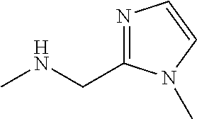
N1=C(CNC)N(C)C=C1
